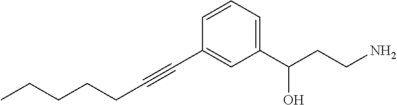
C(CCC#CC1=CC(C(CCN)O)=CC=C1)CC
